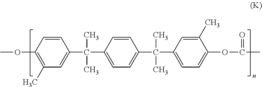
COC1=C(C)C=C(C(C)(C)C2=CC=C(C(C)(C)C3=CC=C(OC(=O)C)C(C)=C3)C=C2)C=C1
